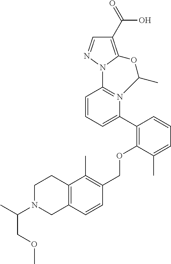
C1=CC=C(C2=C(OCC3=C(C)C4=C(C=C3)CN(C(C)COC)CC4)C(C)=CC=C2)N2=C1N1N=CC(C(=O)O)=C1OC2C
